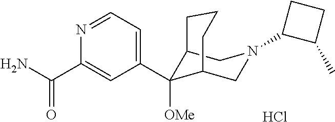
NC(C1=CC(C2([OMe])C3CN(C4CCC4C)CC2CCC3)=CC=N1)=O.Cl
